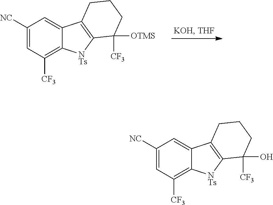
C1([NC])=CC([CF3])=C2C(=C1)C1=C([NTs]2)C([OTMS])([CF3])CCC1.C1([NC])=CC([CF3])=C2C(=C1)C1=C([NTs]2)C(O)([CF3])CCC1
